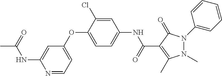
C1(OC2=CC=C(NC(C3=C(C)N(C)N(C4=CC=CC=C4)C3=O)=O)C=C2Cl)=CC=NC(NC(C)=O)=C1
